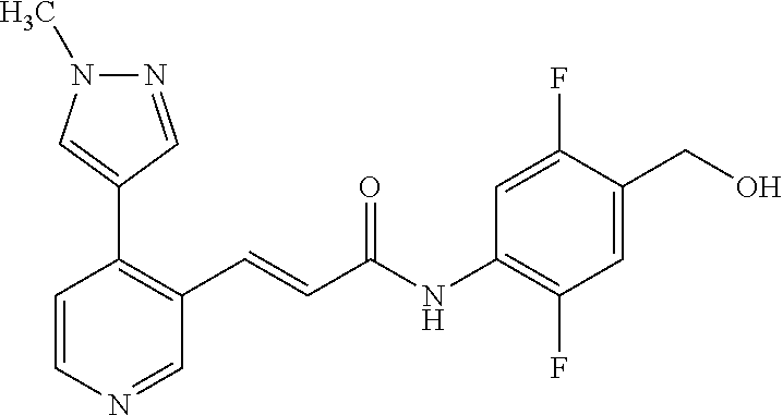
N1=CC(C2=C(C=CC(NC3=C(F)C=C(CO)C(F)=C3)=O)C=NC=C2)=CN1C
